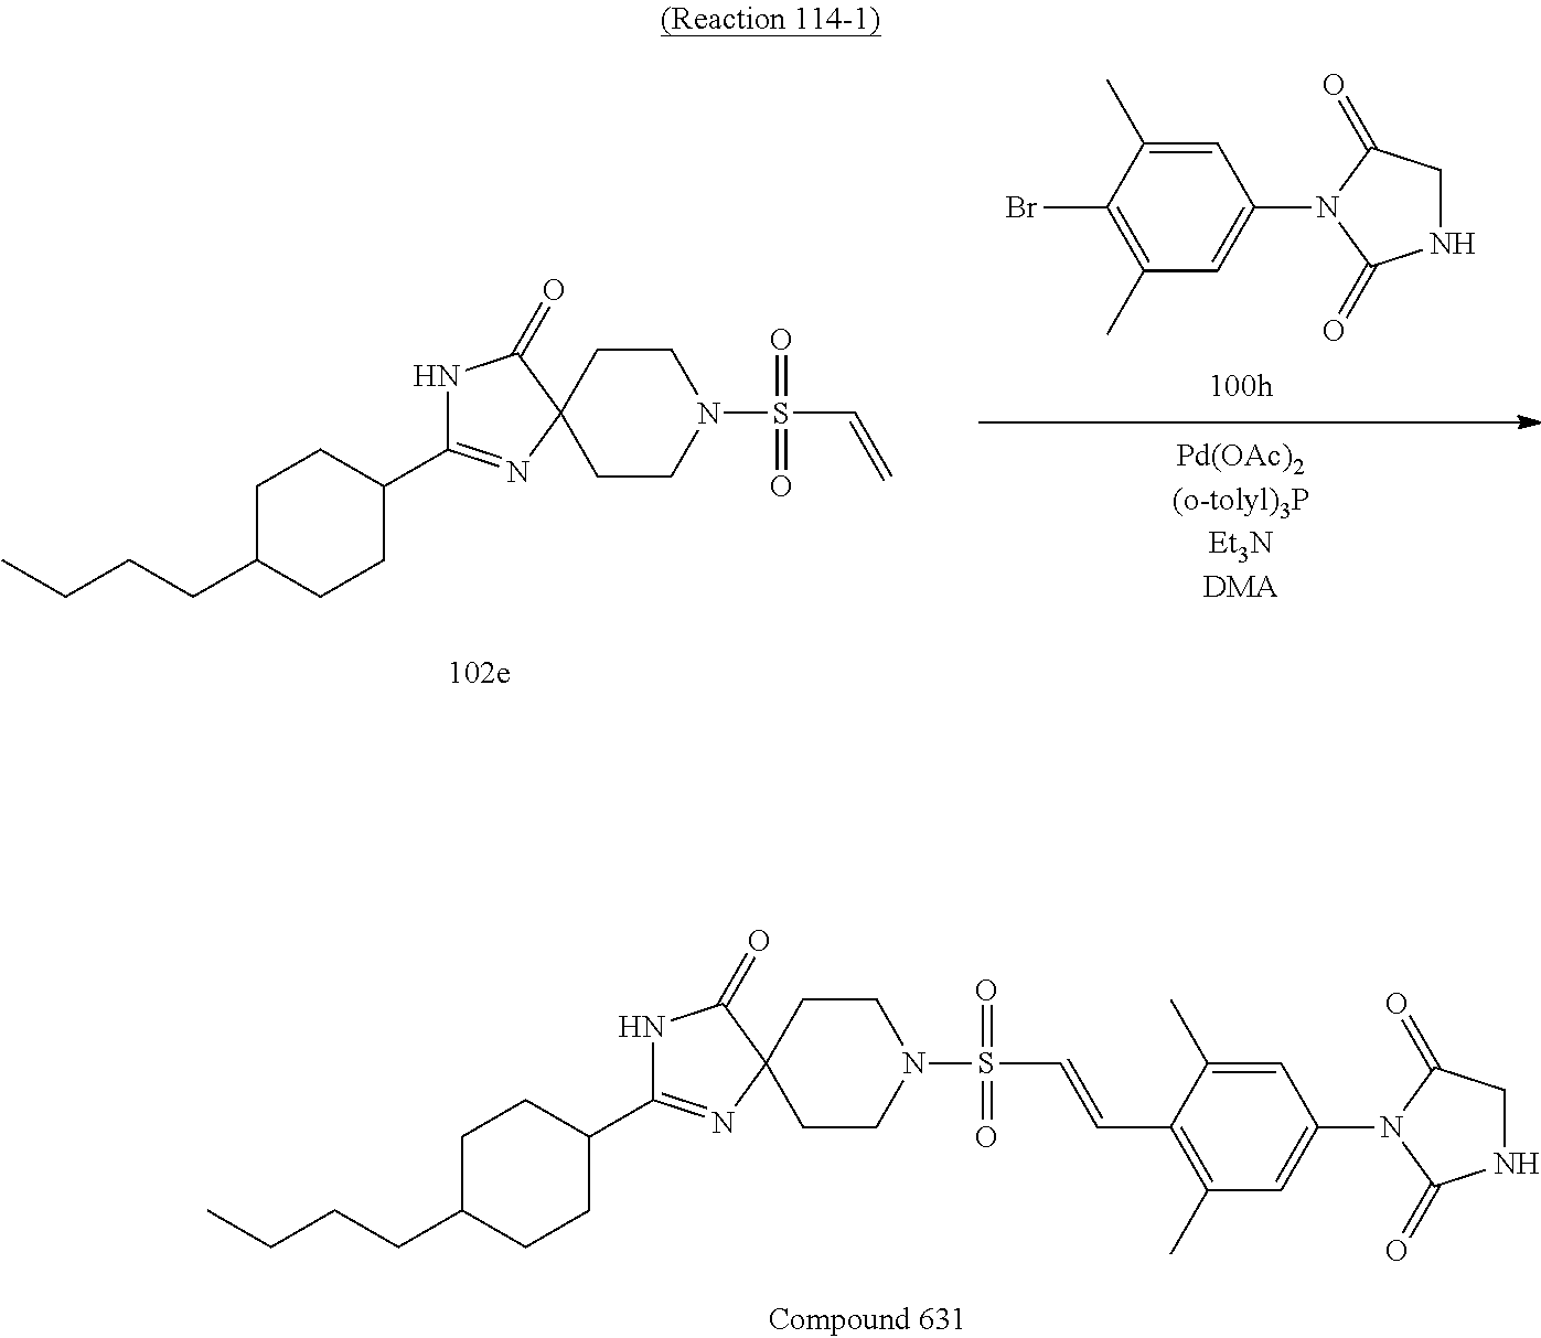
C1C(CCCC)CCC(C2=NC3(C(=O)N2)CCN(S(C=C)(=O)=O)CC3)C1.C1=C(C)C(Br)=C(C)C=C1N1C(=O)NCC1=O.C1C(CCCC)CCC(C2=NC3(C(=O)N2)CCN(S(C=CC2=C(C)C=C(N4C(=O)NCC4=O)C=C2C)(=O)=O)CC3)C1
